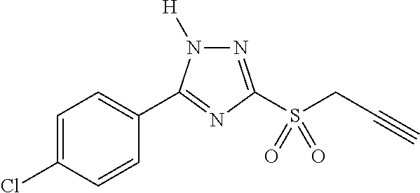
N1=C(S(CC#C)(=O)=O)N=C(C2=CC=C(Cl)C=C2)N1[H]
